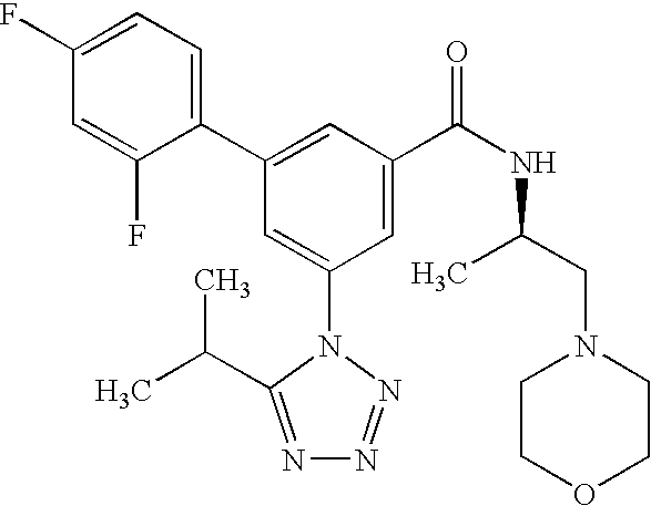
C1(C2=CC(C(NC(CN3CCOCC3)C)=O)=CC(N3C(C(C)C)=NN=N3)=C2)=CC=C(F)C=C1F
